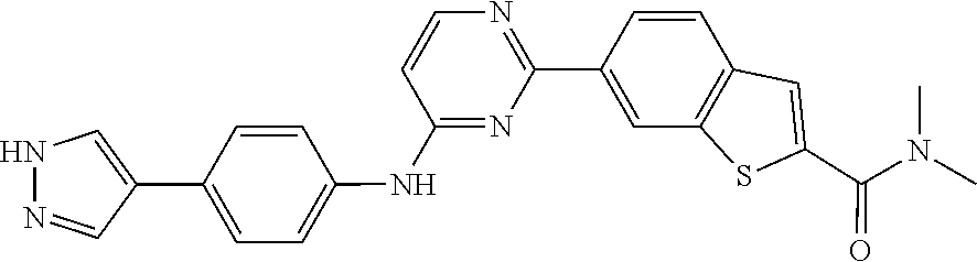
C1=CC(NC2=NC(C3=CC4=C(C=C3)C=C(C(N(C)C)=O)S4)=NC=C2)=CC=C1C1=CNN=C1
